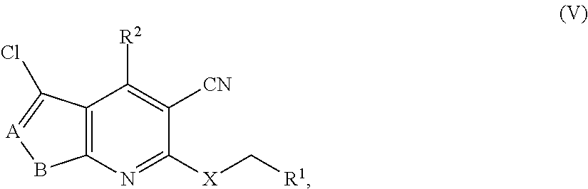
C12=C(N=C([X]C[R1])C([CN])=C1[R2])B[A]=C2Cl
